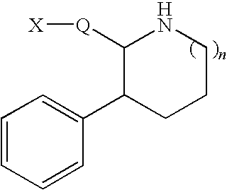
C1(C2CCCNC2[Q][X])=CC=CC=C1
